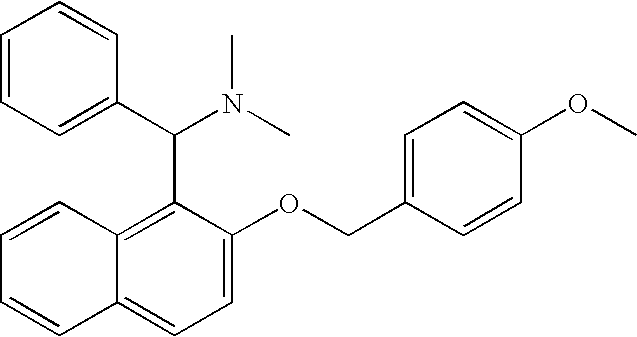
C1=CC2=CC=C(OCC3=CC=C(OC)C=C3)C(C(C3=CC=CC=C3)N(C)C)=C2C=C1
